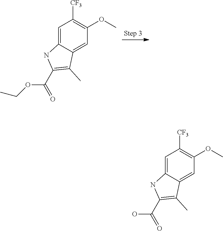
C1=C2C(=CC(OC)=C1[CF3])C(C)=C(C(OCC)=O)N2.C1=C2C(=CC(OC)=C1[CF3])C(C)=C(C(O)=O)N2
